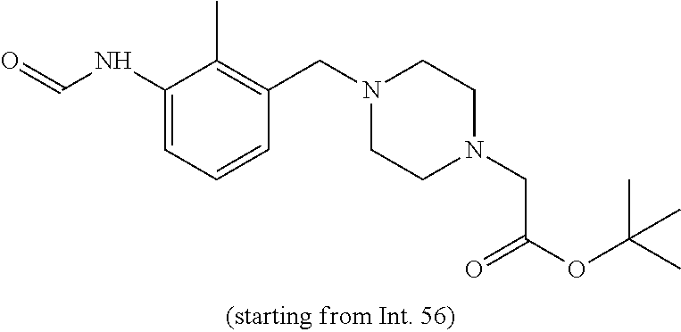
C1(NC=O)=CC=CC(CN2CCN(CC(OC(C)(C)C)=O)CC2)=C1C
